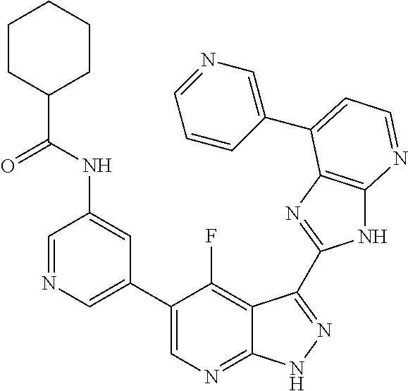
C1=NC=C(C2=CN=C3C(=C2F)C(C2=NC4=C(N2)N=CC=C4C2=CN=CC=C2)=NN3)C=C1NC(C1CCCCC1)=O
